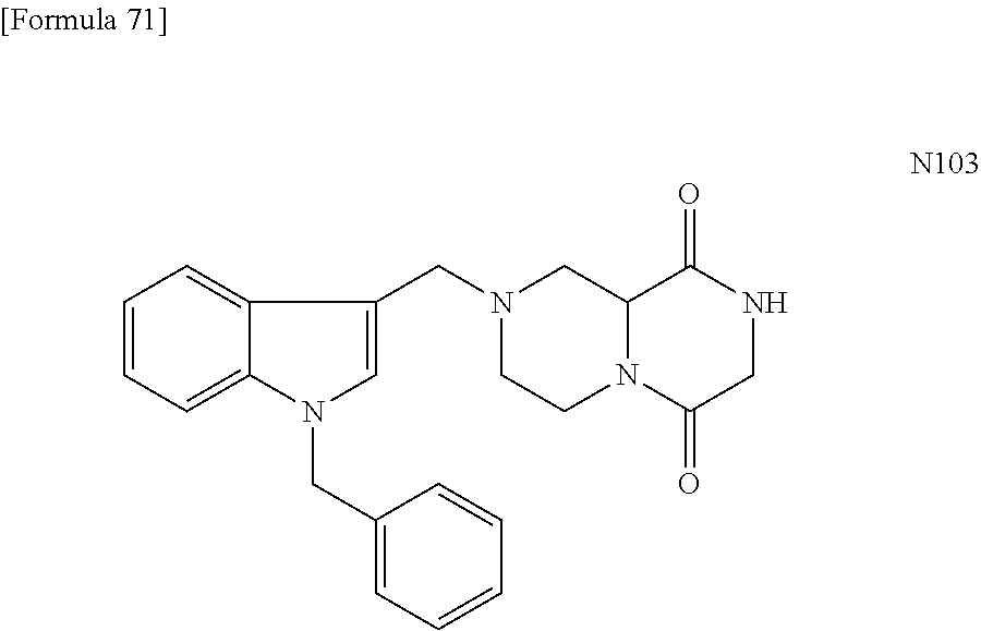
C1=CC=C2C(=C1)C(CN1CCN3C(C1)C(=O)NCC3=O)=CN2CC1=CC=CC=C1
